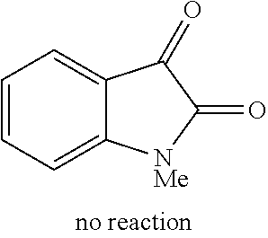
C1=CC=C2C(=C1)C(=O)C(=O)[NMe]2
